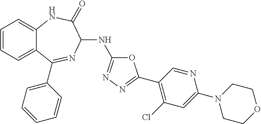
C1=CC=C2C(=C1)NC(=O)C(NC1=NN=C(C3=C(Cl)C=C(N4CCOCC4)N=C3)O1)N=C2C1=CC=CC=C1
